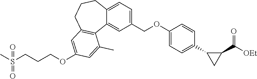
CS(CCCOC1=CC2=C(C3=CC(COC4=CC=C(C5CC5C([OEt])=O)C=C4)=CC=C3CCC2)C(C)=C1)(=O)=O
